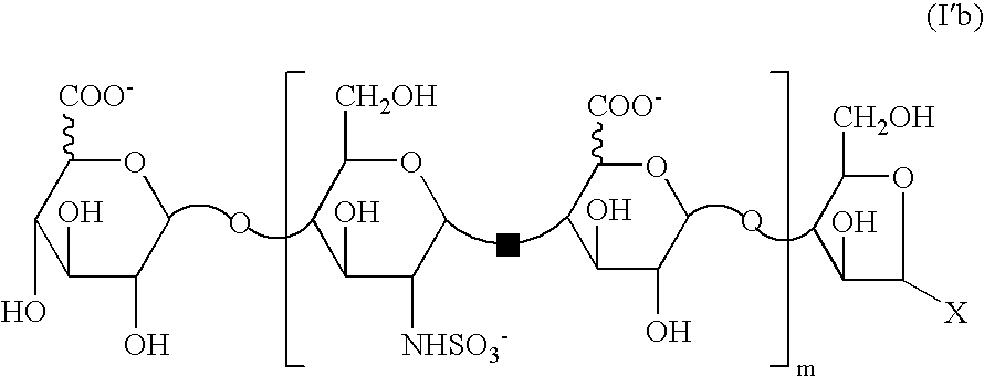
O1C([COO-])C(O)C(O)C(O)C1.O.O1C([CH2OH])CC(O)C([NHSO3-])C1.O1C([COO-])CC(O)C(O)C1.O.O1C([CH2OH])CC(O)C1[X].O
